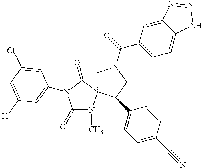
ClC1=CC(N2C(=O)N(C)C3(CN(C(=O)C4=CC=C5C(=C4)N=NN5)CC3C3=CC=C(C#N)C=C3)C2=O)=CC(Cl)=C1
